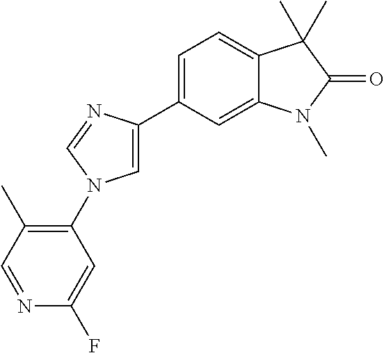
C1(N2C=C(C3=CC=C4C(=C3)N(C)C(=O)C4(C)C)N=C2)=C(C)C=NC(F)=C1
